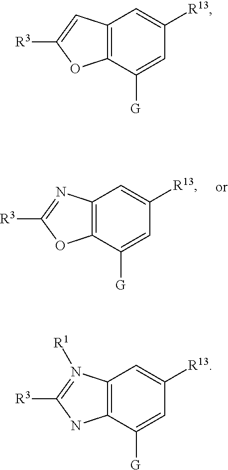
C12=C(C([G])=CC([R13])=C1)OC([R3])=N2.C12=C(C([G])=CC([R13])=C1)OC([R3])=C2.C12=C(C([G])=CC([R13])=C1)NC([R3])=N2[R1]
